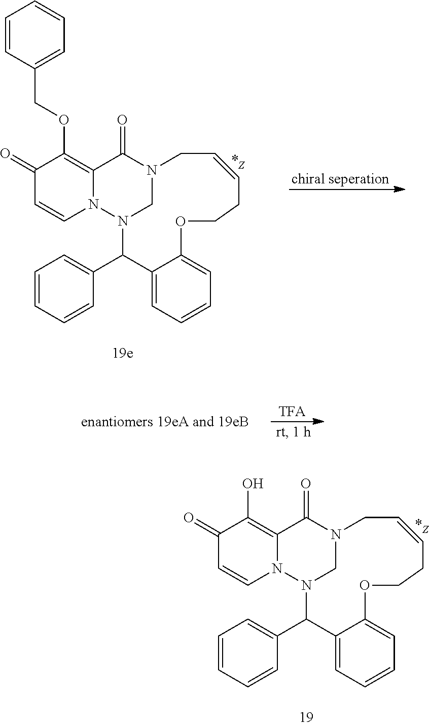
[chiral seperation].C1=CC=C(C2C3=CC=CC=C3OCCC=CCN3CN2N2C(=C(OCC4=CC=CC=C4)C(=O)C=C2)C3=O)C=C1.C1=CC=C(C2C3=CC=CC=C3OCCC=CCN3CN2N2C(=C(O)C(=O)C=C2)C3=O)C=C1
